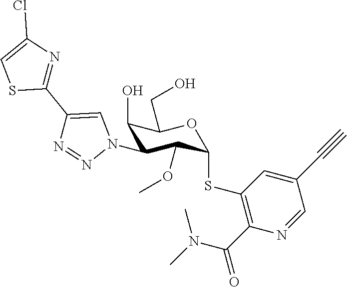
C1(O)C(N2C=C(C3=NC(Cl)=CS3)N=N2)C(OC)C(SC2=C(C(=O)N(C)C)N=CC(C#C)=C2)OC1CO
